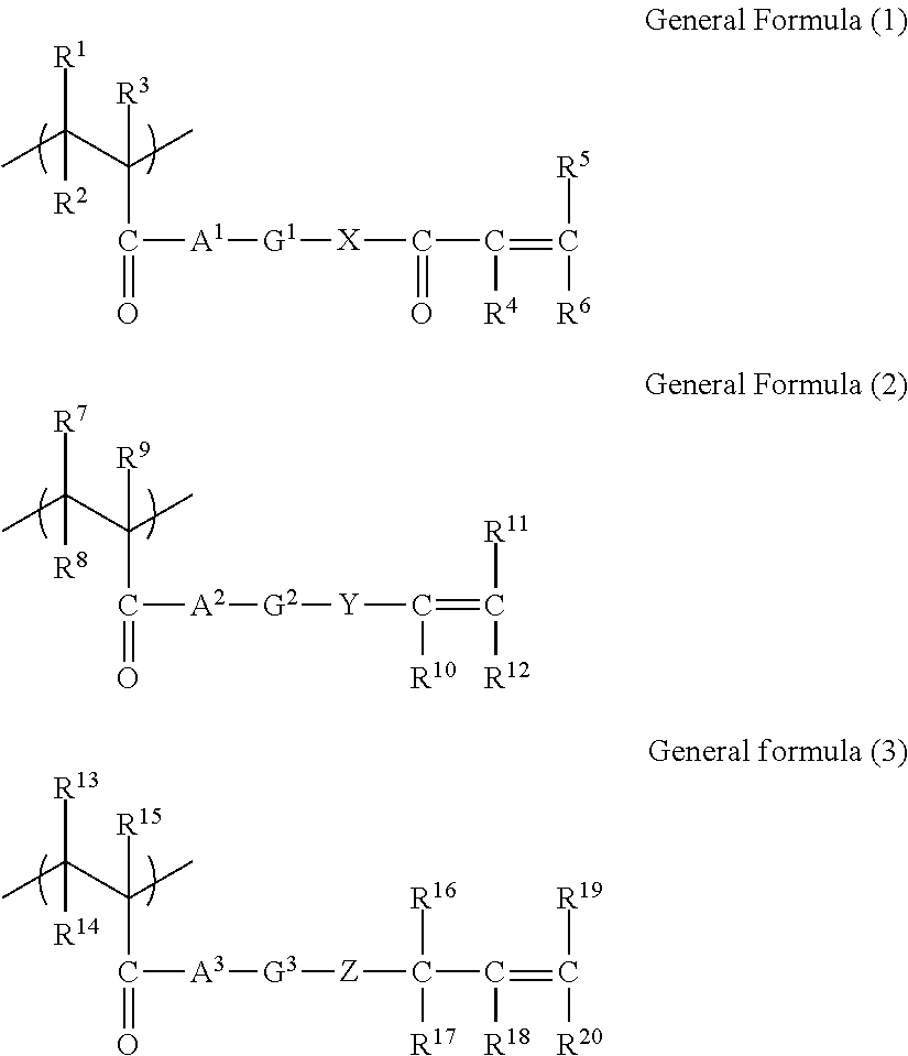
C(C(C(C)([R1])[R2])(C)[R3])(=O)[A1][G1][X]C(C(=C([R5])[R6])[R4])=O.C(C(C(C)([R7])[R8])(C)[R9])(=O)[A2][G2][Y]C(=C([R12])[R11])[R10].C(C(C(C)([R13])[R14])(C)[R15])(=O)[A3][G3][Z]C(C(=C([R19])[R20])[R18])([R17])[R16]
